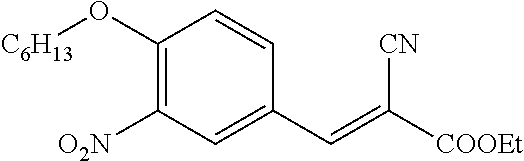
C1(O[C6H13])=C([O2N])C=C(C=C([COOEt])[CN])C=C1
